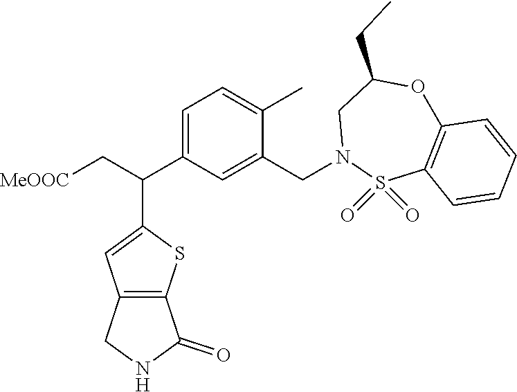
C1=C(C(C2=CC3=C(S2)C(=O)NC3)C[MeOOC])C=C(CN2S(=O)(=O)C3=C(OC(CC)C2)C=CC=C3)C(C)=C1
